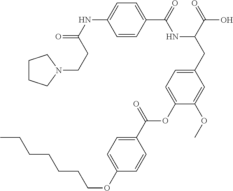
C1=CC(C(=O)NC(CC2=CC=C(OC(C3=CC=C(OCCCCCCC)C=C3)=O)C(OC)=C2)C(=O)O)=CC=C1NC(CCN1CCCC1)=O
